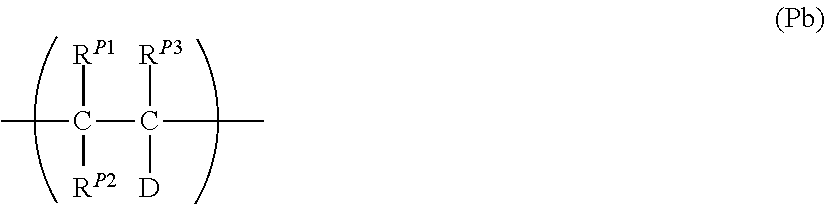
CC(C(C)([RP3])[D])([RP1])[RP2]
